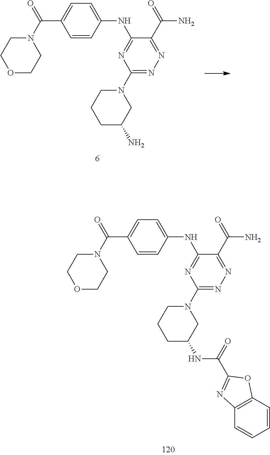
N(C1=NC(N2CCCC(N)C2)=NN=C1C(=O)N)C1=CC=C(C(N2CCOCC2)=O)C=C1.N(C1=NC(N2CCCC(NC(=O)C3=NC4=C(C=CC=C4)O3)C2)=NN=C1C(=O)N)C1=CC=C(C(N2CCOCC2)=O)C=C1
